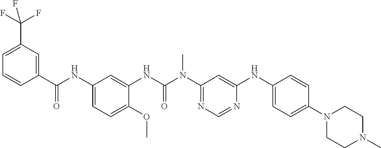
C1=C(C(F)(F)F)C=C(C(NC2=CC=C(OC)C(NC(N(C3=NC=NC(NC4=CC=C(N5CCN(C)CC5)C=C4)=C3)C)=O)=C2)=O)C=C1
